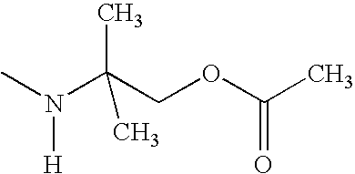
[H]N(C)C(COC(C)=O)(C)C
